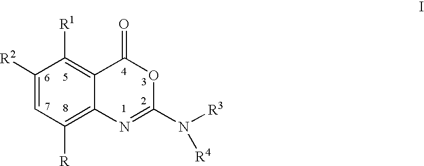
C1([R2])=CC([R])=C2C(=C1[R1])C(=O)OC(N([R3])[R4])=N2
